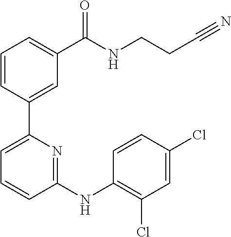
C1=CC(C2=CC=CC(NC3=C(Cl)C=C(Cl)C=C3)=N2)=CC(C(NCCC#N)=O)=C1
